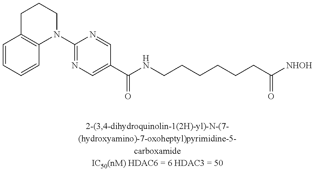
N1(C2=NC=C(C(NCCCCCCC([NHOH])=O)=O)C=N2)CCCC2=C1C=CC=C2
